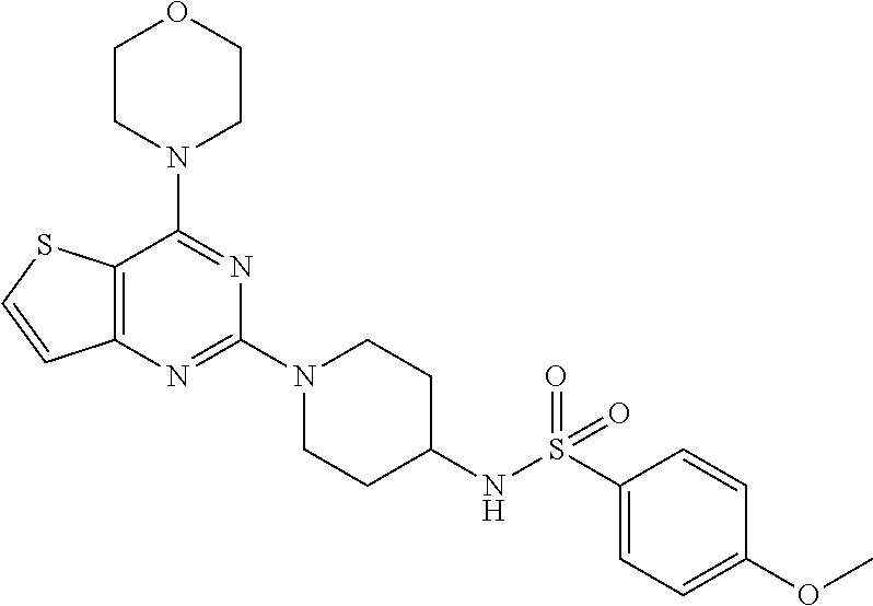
C12=C(N=C(N3CCC(NS(C4=CC=C(OC)C=C4)(=O)=O)CC3)N=C1N1CCOCC1)C=CS2
